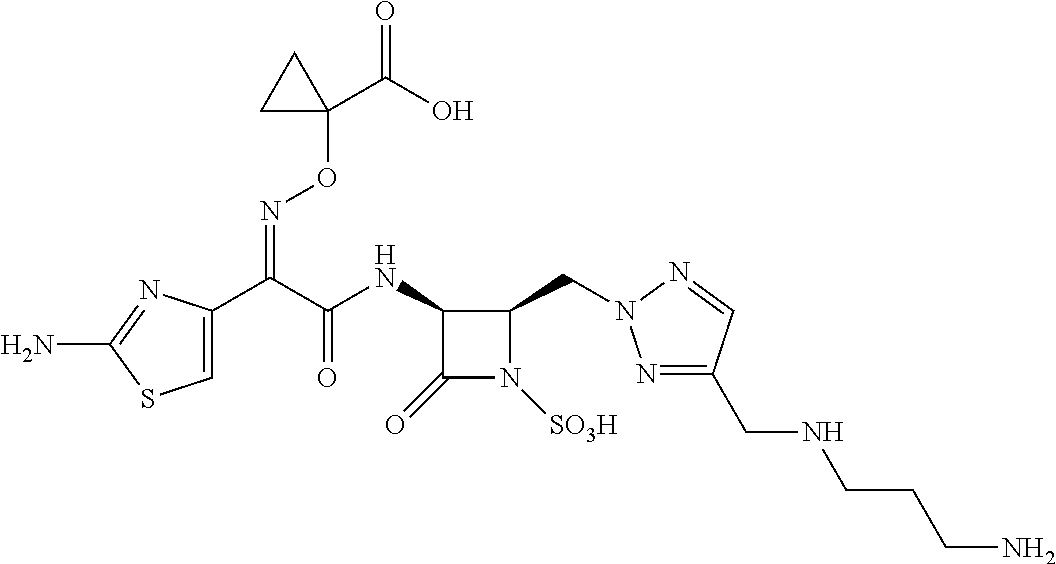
C1=C(C(C(NC2C(=O)N([SO3H])C2CN2N=C(CNCCCN)C=N2)=O)=NOC2(C(=O)O)CC2)N=C(N)S1
